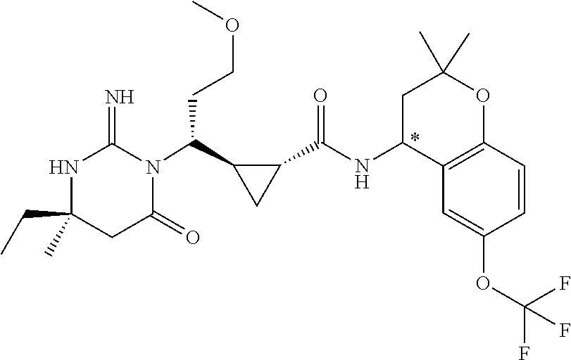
C1(CC)(C)NC(=N)N(C(C2CC2C(NC2C3=C(OC(C)(C)C2)C=CC(OC(F)(F)F)=C3)=O)CCOC)C(=O)C1
